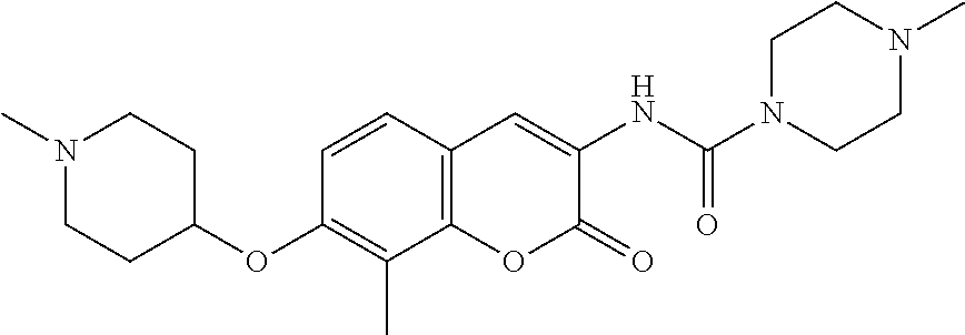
N1(C(NC2=CC3=C(OC2=O)C(C)=C(OC2CCN(C)CC2)C=C3)=O)CCN(C)CC1
